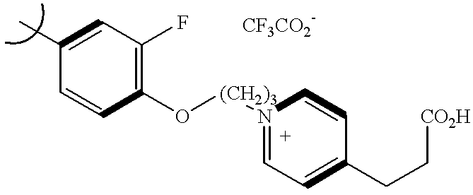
C1(C)=CC(F)=C(O[(CH2)3]N2=CC=C(CC[CO2H])C=C2)C=C1
